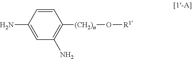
[(CH2)n](O[R1])C1=C(N)C=C(N)C=C1
